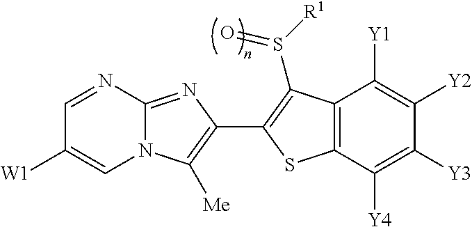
C12=NC(C3=C(S([R1])=O)C4=C(C([Y4])=C([Y3])C([Y2])=C4[Y1])S3)=C([Me])N1C=C([W1])C=N2
